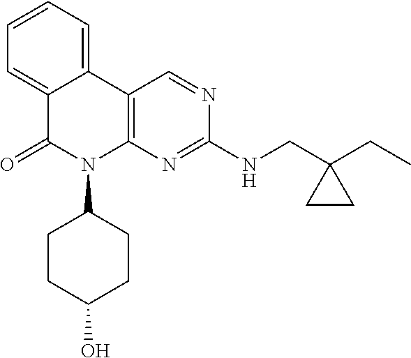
C12=CC=CC=C1C1=C(N(C3CCC(O)CC3)C2=O)N=C(NCC2(CC)CC2)N=C1
